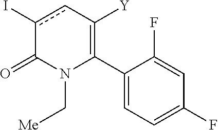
C1(C2=C([Y])cc(I)C(=O)N2C[Me])=CC=C(F)C=C1F
